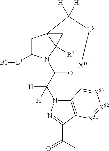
C1C([L1][B1])N2C3([R1])C1(C([H])([H])[L3][X10]C1=[X53][X52]=[X51]C4=C1N(C([H])([H])C2=O)N=C4C(C)=O)C3
